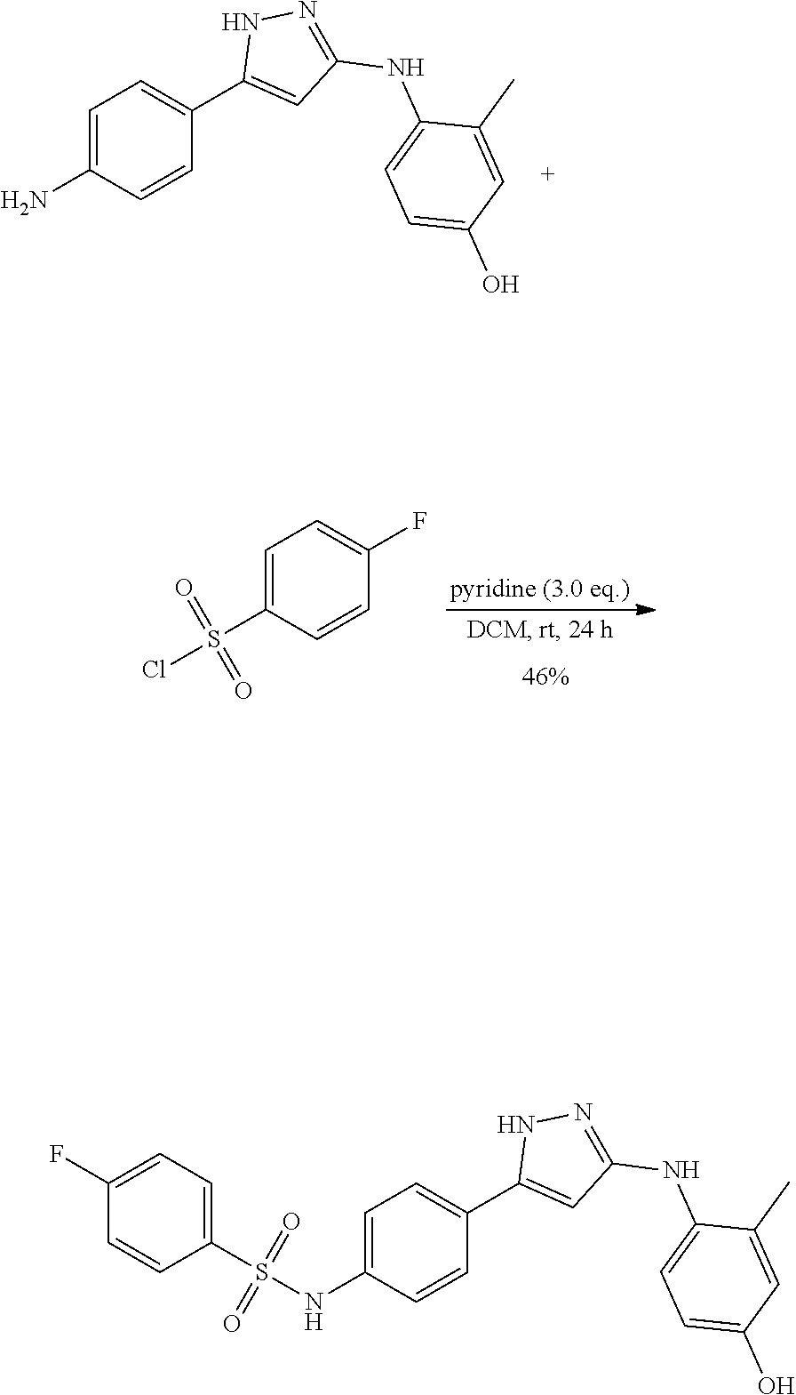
C1=C(N)C=CC(C2=CC(NC3=CC=C(O)C=C3C)=NN2)=C1.C1=C(S(Cl)(=O)=O)C=CC(F)=C1.C1=C(NS(C2=CC=C(F)C=C2)(=O)=O)C=CC(C2=CC(NC3=CC=C(O)C=C3C)=NN2)=C1
